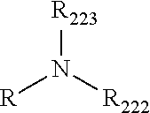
[R]N([R222])[R223]
